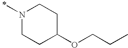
N1(C)CCC(OCCC)CC1
